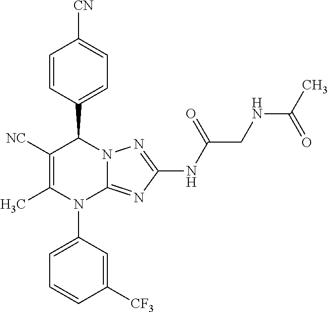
C1([NC])=C(C)N(C2=CC=CC([CF3])=C2)C2=NC(NC(CNC(C)=O)=O)=NN2C1C1=CC=C([CN])C=C1
